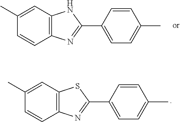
C12=C(C=C(C)C=C1)NC(C1=CC=C(C)C=C1)=N2.C12=C(C=C(C)C=C1)SC(C1=CC=C(C)C=C1)=N2
